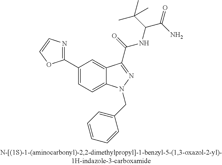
C1(C2=NC=CO2)=CC=C2C(=C1)C(C(NC(C(C)(C)C)C(=O)N)=O)=NN2CC1=CC=CC=C1
